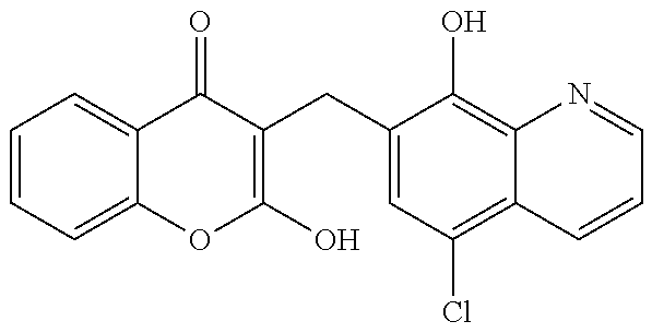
C1=CC=C2C(=C1)C(=O)C(CC1=CC(Cl)=C3C(=C1O)N=CC=C3)=C(O)O2
